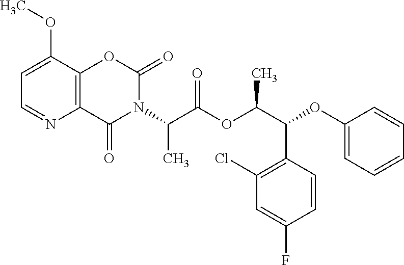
C12=C(C(OC)=CC=N1)OC(=O)N(C(C(OC(C(OC1=CC=CC=C1)C1=C(Cl)C=C(F)C=C1)C)=O)C)C2=O
